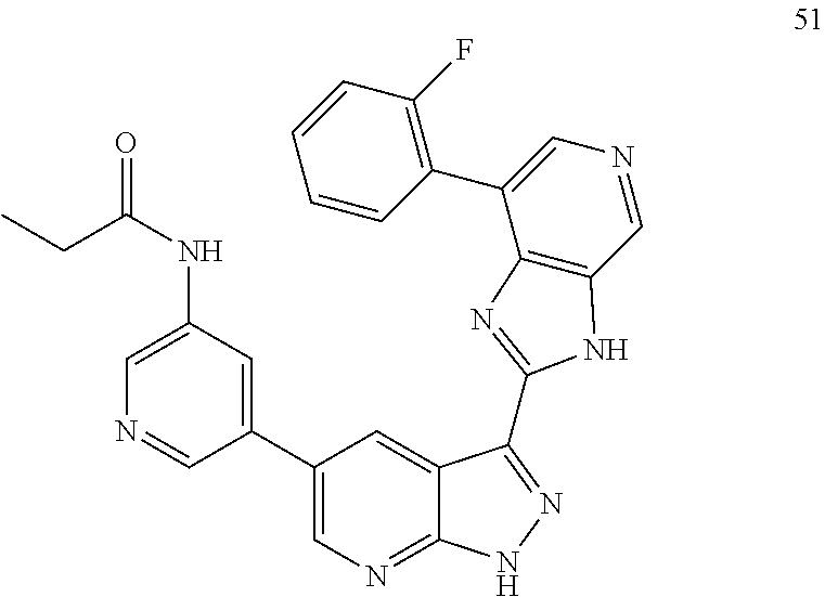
C1(NC(=O)CC)=CN=CC(C2=CN=C3C(=C2)C(C2=NC4=C(C=NC=C4C4=C(F)C=CC=C4)N2)=NN3)=C1
